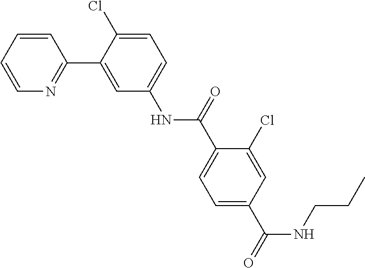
C1=CC=CN=C1C1=CC(NC(C2=CC=C(C(=O)NCCC)C=C2Cl)=O)=CC=C1Cl
